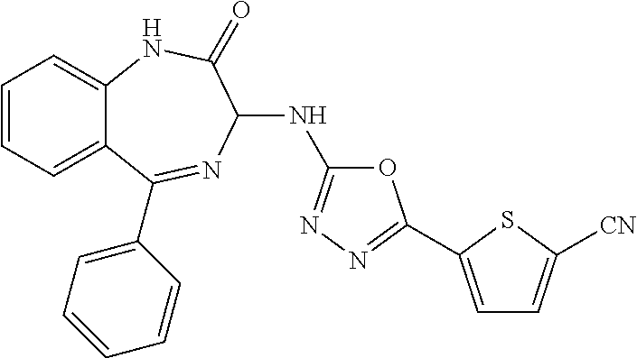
C1=CC=C2C(=C1)NC(=O)C(NC1=NN=C(C3=CC=C([CN])S3)O1)N=C2C1=CC=CC=C1
